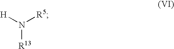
[H]N([R5])[R13]
